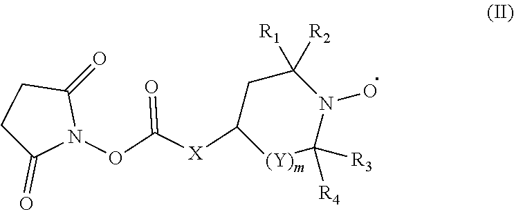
C1C(=O)N(OC([X]C2CC([R2])([R1])N(O)C([R3])([R4])[(Y)m]2)=O)C(=O)C1
